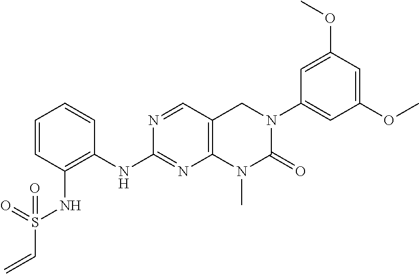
C12=C(C=NC(NC3=C(NS(C=C)(=O)=O)C=CC=C3)=N1)CN(C1=CC(OC)=CC(OC)=C1)C(=O)N2C
